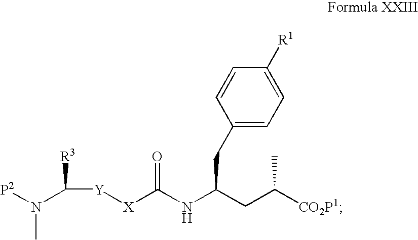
[Y]([X]C(NC(CC([CO2P1])C)CC1=CC=C([R1])C=C1)=O)C([R3])N([P2])C
